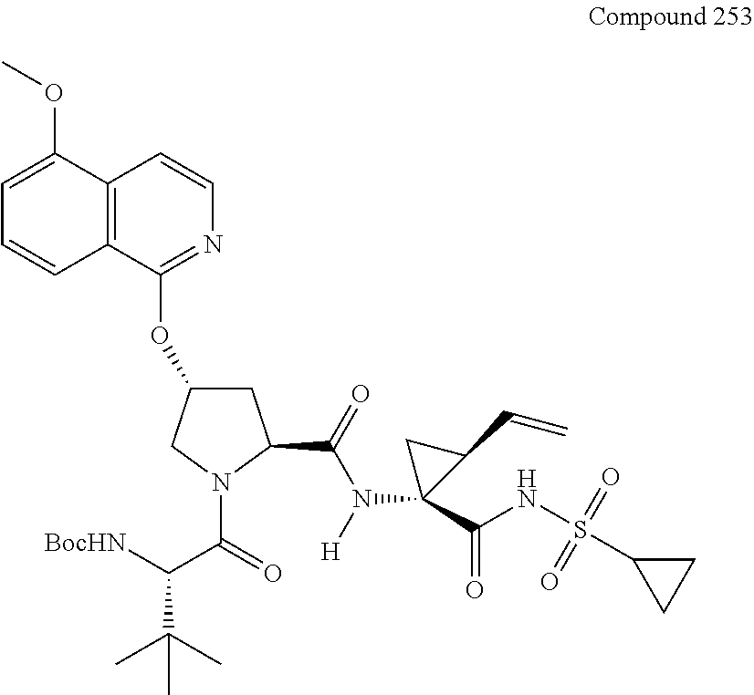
[BocHN]C(C(=O)N1C(C(=O)N([H])C2(C(NS(C3CC3)(=O)=O)=O)C(C=C)C2)CC(OC2=NC=CC3=C2C=CC=C3OC)C1)C(C)(C)C
